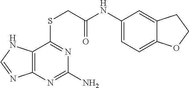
C12=C(N=C(N)N=C1SCC(NC1=CC=C3C(=C1)CCO3)=O)N=CN2
